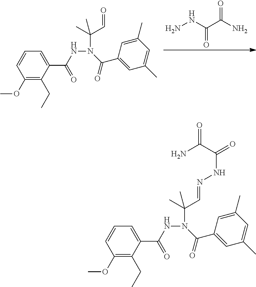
NNC(C(N)=O)=O.C1(OC)=C(CC)C(C(NN(C(C2=CC(C)=CC(C)=C2)=O)C(C)(C=O)C)=O)=CC=C1.C1(OC)=C(CC)C(C(NN(C(C2=CC(C)=CC(C)=C2)=O)C(C)(C=NNC(=O)C(N)=O)C)=O)=CC=C1
